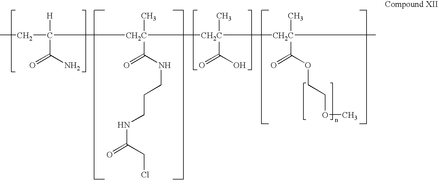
C(C([CH2C](C(=O)NCCCNC(CCl)=O)(C)[CH2C](C(=O)O)(C)[CH2C](C)(C(=O)OCCOC)C)([H])C(N)=O)C
